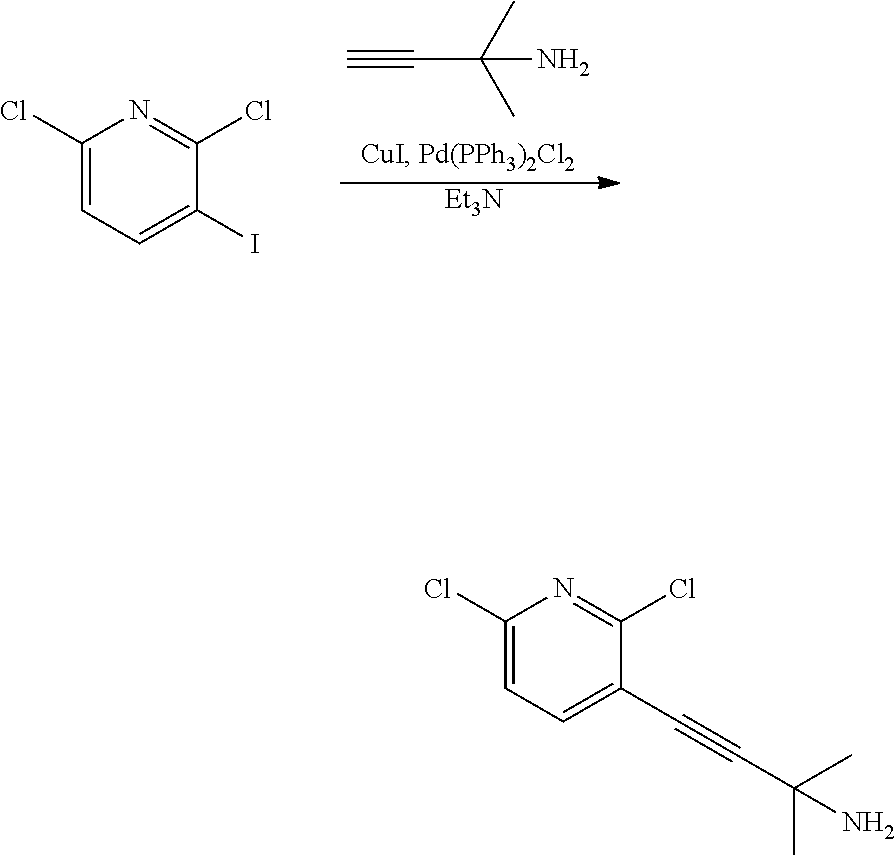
C(C(C)(C)N)#C.[Et3N].C1(Cl)=CC=C(I)C(Cl)=N1.C1(Cl)=CC=C(C#CC(C)(C)N)C(Cl)=N1
